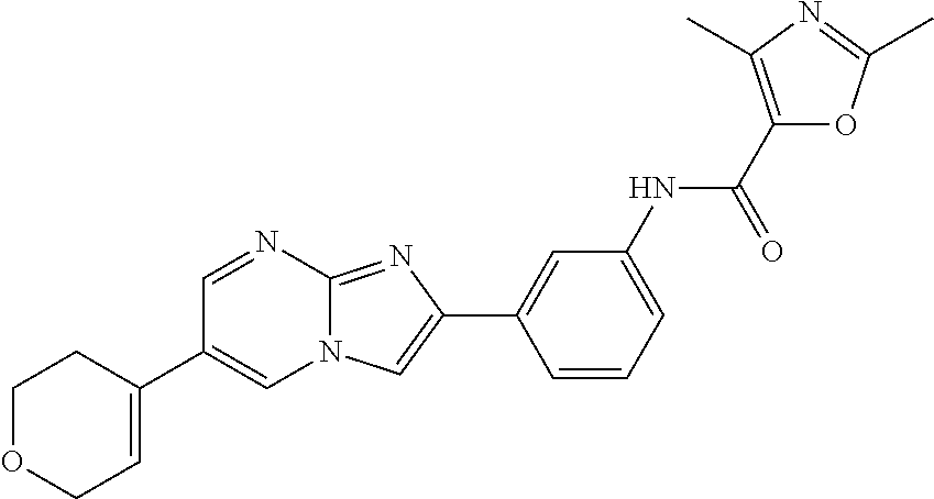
C1=NC2=NC(C3=CC(NC(C4=C(C)N=C(C)O4)=O)=CC=C3)=CN2C=C1C1=CCOCC1
